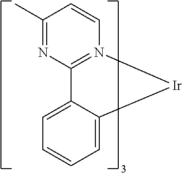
C12=CC=CC=C1[Ir]N1=C2N=C(C)C=C1
